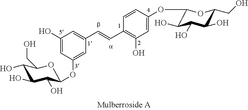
C1(C=CC2=C(O)C=C(OC3C(O)C(O)C(O)C(CO)O3)C=C2)=CC(O)=CC(OC2C(O)C(O)C(O)C(CO)O2)=C1
